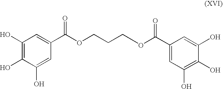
C1=C(O)C(O)=C(O)C=C1C(OCCCOC(C1=CC(O)=C(O)C(O)=C1)=O)=O
